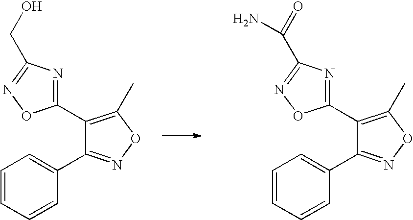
C1(C2=C(C)ON=C2C2=CC=CC=C2)=NC(CO)=NO1.C1(C2=C(C)ON=C2C2=CC=CC=C2)=NC(C(=O)N)=NO1
